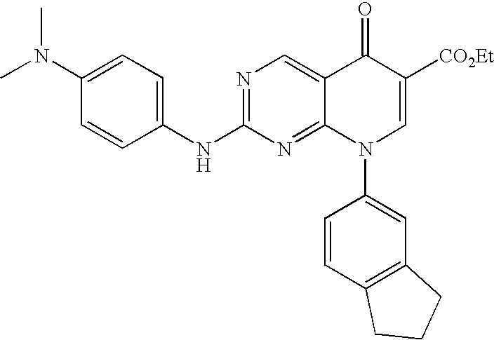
C1=CC(NC2=NC=C3C(=N2)N(C2=CC4=C(C=C2)CCC4)C=C([CO2Et])C3=O)=CC=C1N(C)C
